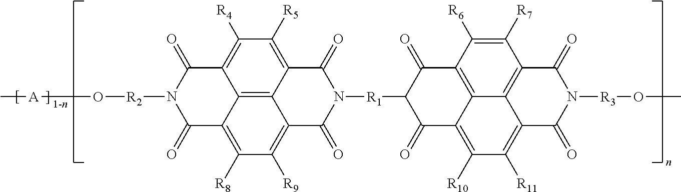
C12=C3C4=C([R5])C([R4])=C1C(=O)N([R2]O[A]C)C(=O)C2=C([R8])C([R9])=C3C(=O)N([R1]C1C(=O)C2=C([R10])C([R11])=C3C5=C(C([R7])=C([R6])C(=C25)C1=O)C(=O)N([R3]OC)C3=O)C4=O
